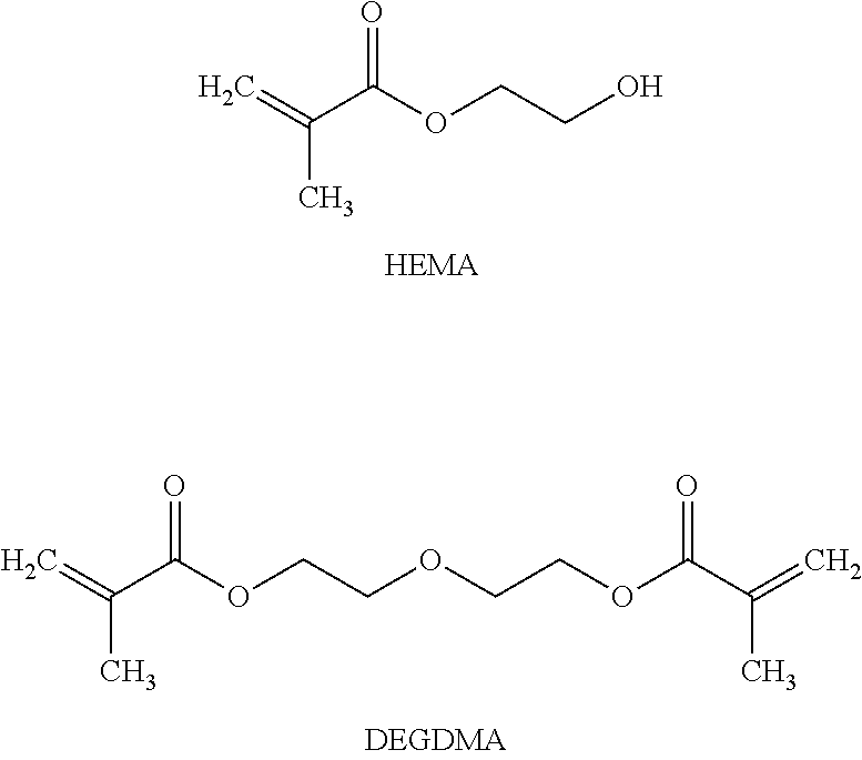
C(C(OCCO)=O)(=C)C.C(C(OCCOCCOC(C(=C)C)=O)=O)(=C)C
